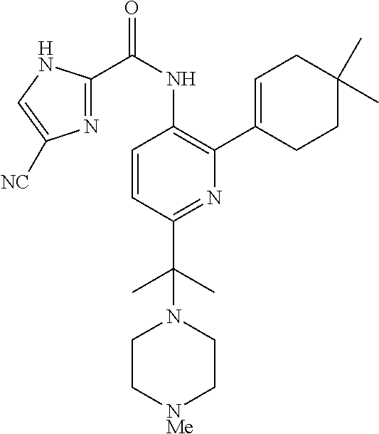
C1=CC(C(C)(C)N2CC[NMe]CC2)=NC(C2=CCC(C)(C)CC2)=C1NC(C1=NC([NC])=CN1)=O
